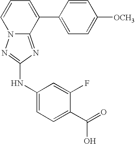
C1=CC=C(C2=CC=C([OCH3])C=C2)C2=NC(NC3=CC=C(C(O)=O)C(F)=C3)=NN12
